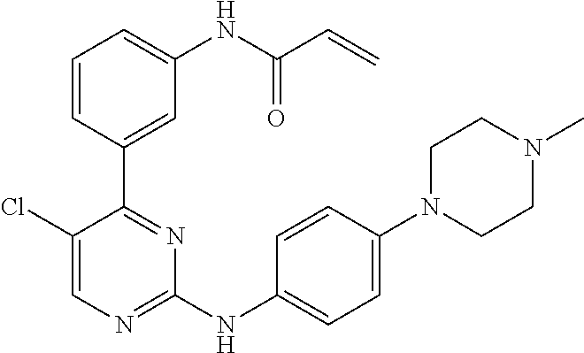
C1=CC(C2=NC(NC3=CC=C(N4CCN(C)CC4)C=C3)=NC=C2Cl)=CC(NC(C=C)=O)=C1
